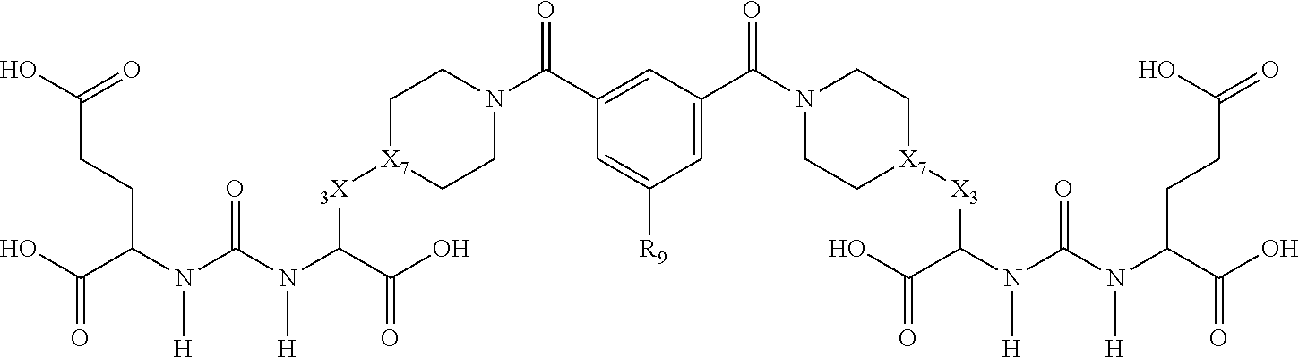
OC(C(N(C(N(C(C(O)=O)[3X][X7]1CCN(C(=O)C2=CC(C(N3CC[X7]([X3]C(N(C(N(C(C(O)=O)CCC(O)=O)[H])=O)[H])C(O)=O)CC3)=O)=CC([R9])=C2)CC1)[H])=O)[H])CCC(O)=O)=O
